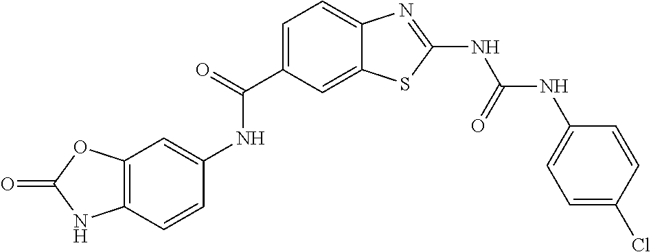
C1(C(=O)NC2=CC3=C(C=C2)NC(=O)O3)=CC=C2C(=C1)SC(NC(NC1=CC=C(Cl)C=C1)=O)=N2
